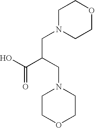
C1N(CC(C(=O)O)CN2CCOCC2)CCOC1
